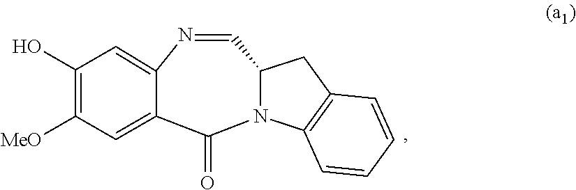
N1=CC2N(C(=O)C3=CC([MeO])=C(O)C=C13)C1=C(C2)C=CC=C1
